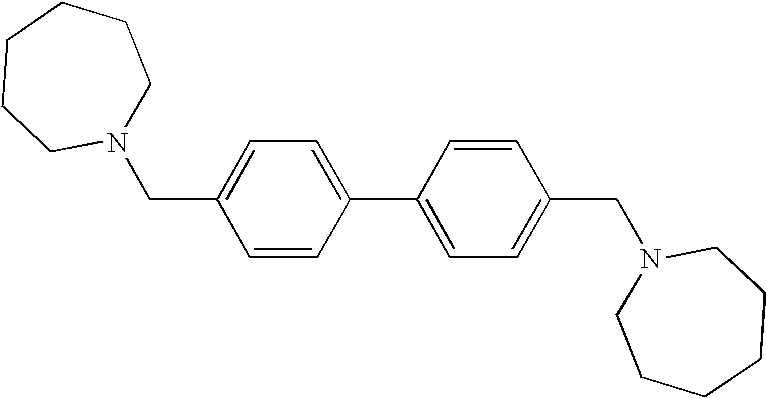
C1=CC(C2=CC=C(CN3CCCCCC3)C=C2)=CC=C1CN1CCCCCC1
